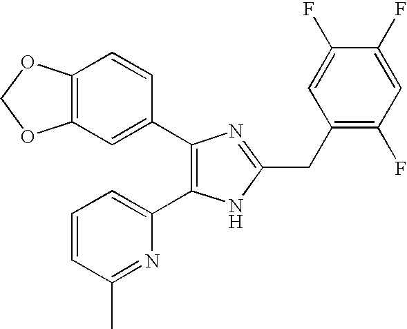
C12=C(C=CC(C3=C(C4=CC=CC(C)=N4)NC(CC4=C(F)C=C(F)C(F)=C4)=N3)=C1)OCO2
